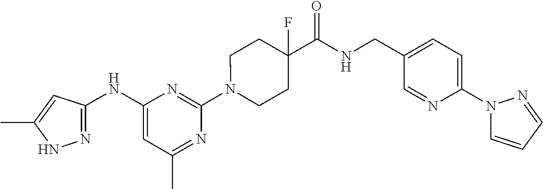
C1(NC2=NNC(C)=C2)=CC(C)=NC(N2CCC(C(NCC3=CC=C(N4C=CC=N4)N=C3)=O)(F)CC2)=N1
